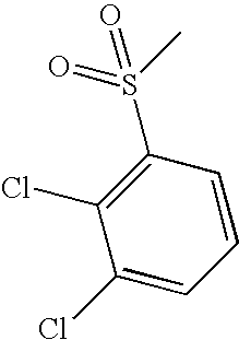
C1=CC=C(Cl)C(Cl)=C1S(C)(=O)=O
